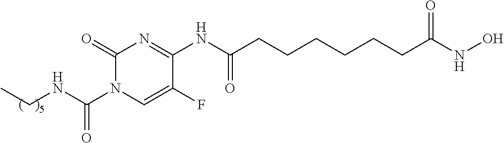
O=C1N=C(NC(CCCCCCC(NO)=O)=O)C(F)=CN1C(NCC)=O
